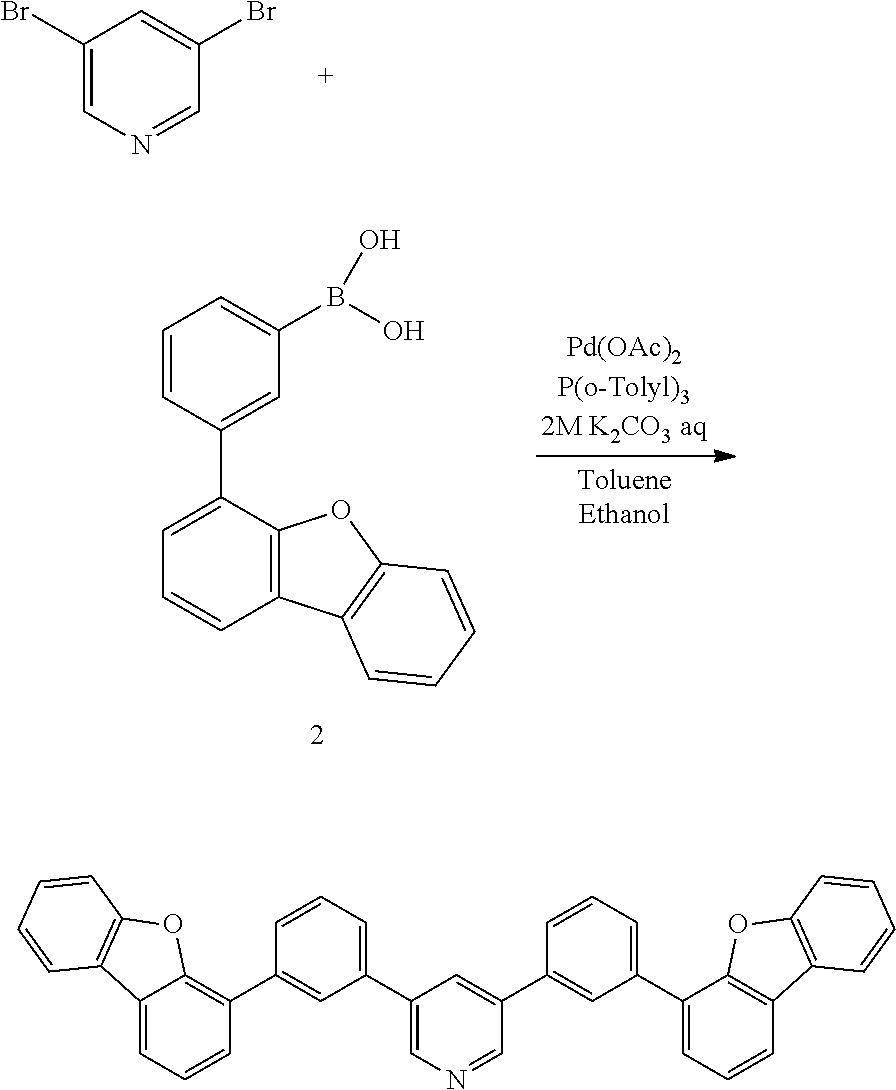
C1(Br)=CN=CC(Br)=C1.C12=C(C(C3=CC(B(O)O)=CC=C3)=CC=C1)OC1=C2C=CC=C1.C12=CC=CC(C3=CC(C4=CN=CC(C5=CC(C6=CC=CC7=C6OC6=C7C=CC=C6)=CC=C5)=C4)=CC=C3)=C1OC1=C2C=CC=C1
